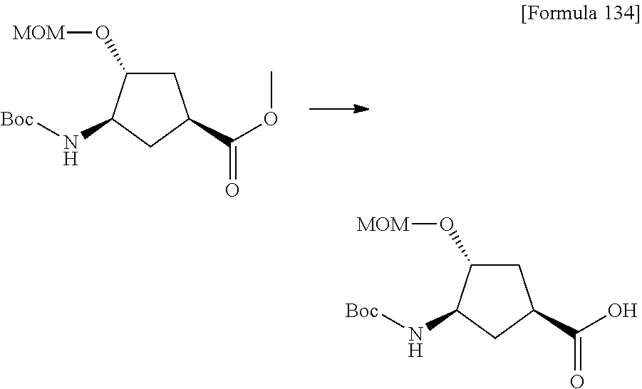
C1C(O[MOM])C(N[Boc])CC1C(OC)=O.C1C(O[MOM])C(N[Boc])CC1C(O)=O
